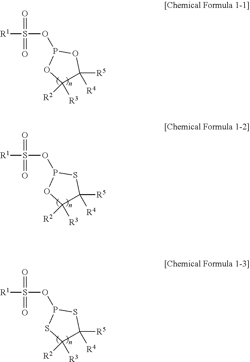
[R1]S(OP1OC([R3])([R2])C([R5])([R4])O1)(=O)=O.[R1]S(OP1OC([R3])([R2])C([R5])([R4])S1)(=O)=O.[R1]S(OP1SC([R3])([R2])C([R5])([R4])S1)(=O)=O
